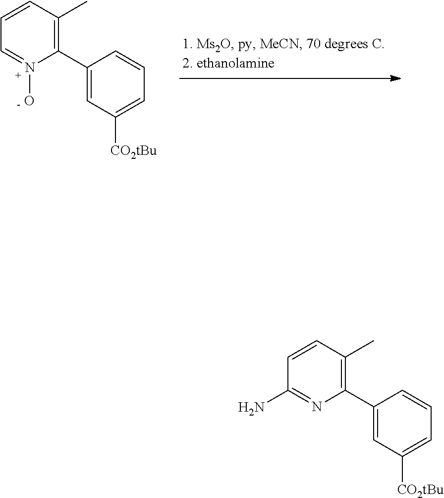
C1=CC(C)=C(C2=CC([CO2tBu])=CC=C2)N(O)=C1.C1=CC(C)=C(C2=CC([CO2tBu])=CC=C2)N=C1N
